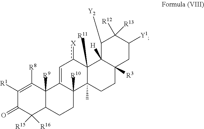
C1([R1])=C([R8])C2([R9])C(C([R16])([R15])C1=O)CCC1([R10])C2=Cc([X])C2([R11])C1(C)CCC1([R3])C2([H])C([Y2])C([R12])([R13])C([Y1])C1
